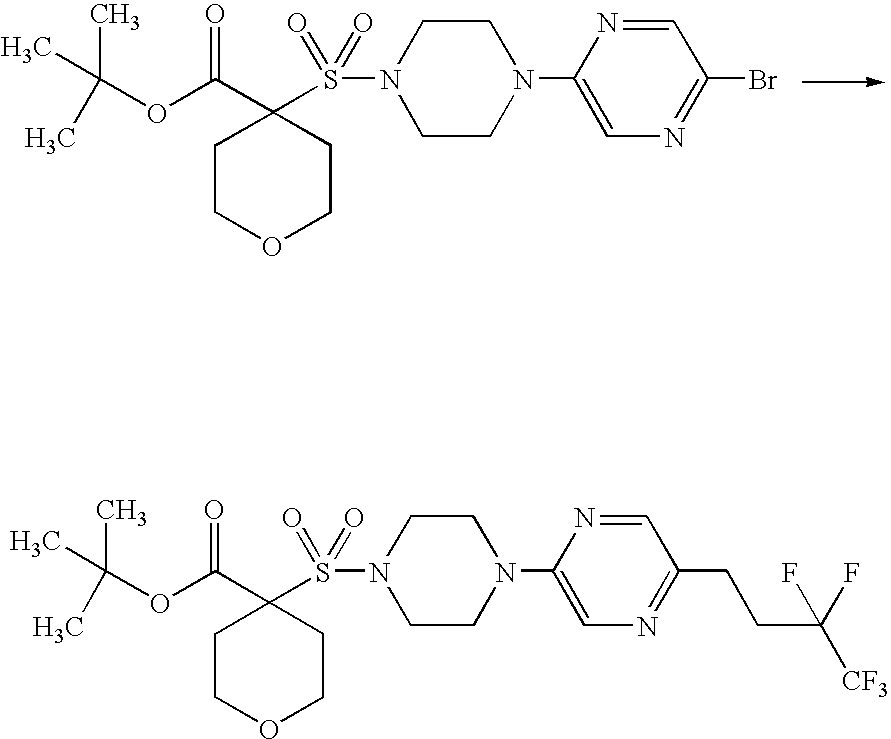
C1CN(C2=CN=C(Br)C=N2)CCN1S(C1(C(OC(C)(C)C)=O)CCOCC1)(=O)=O.C1CN(C2=CN=C(CCC(F)([CF3])F)C=N2)CCN1S(C1(C(OC(C)(C)C)=O)CCOCC1)(=O)=O
